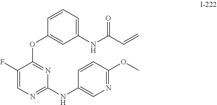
O(C1=NC(NC2=CN=C(OC)C=C2)=NC=C1F)C1=CC(NC(C=C)=O)=CC=C1
